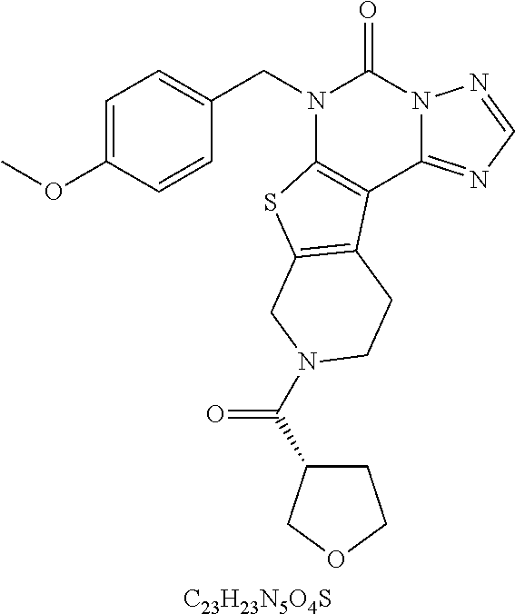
[C23H23N5O4S].C1=C(OC)C=CC(CN2C3=C(C4=NC=NN4C2=O)C2=C(S3)CN(C(C3CCOC3)=O)CC2)=C1
